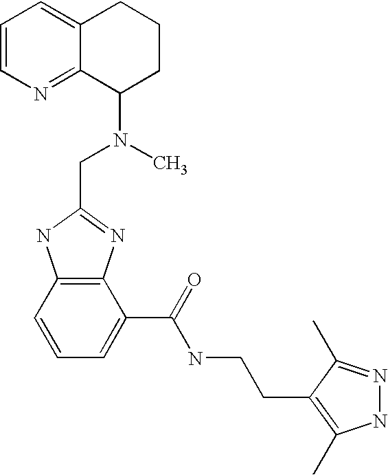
C1=CN=C2C(=C1)CCCC2N(C)CC1=NC2=C(N1)C=CC=C2C(=O)NCCC1=C(C)NN=C1C
